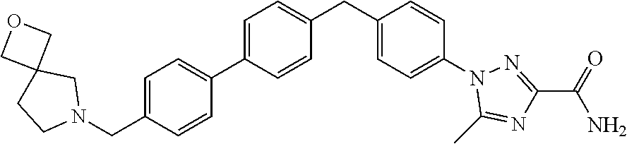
C1=C(C2=CC=C(CN3CC4(CC3)COC4)C=C2)C=CC(CC2=CC=C(N3C(C)=NC(C(=O)N)=N3)C=C2)=C1
